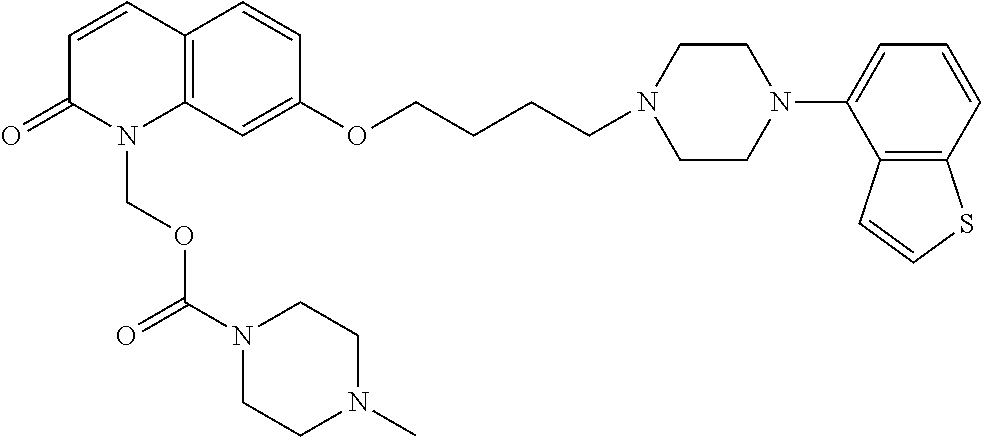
C12=C(C=C(OCCCCN3CCN(C4=CC=CC5=C4C=CS5)CC3)C=C1)N(COC(N1CCN(C)CC1)=O)C(=O)C=C2
